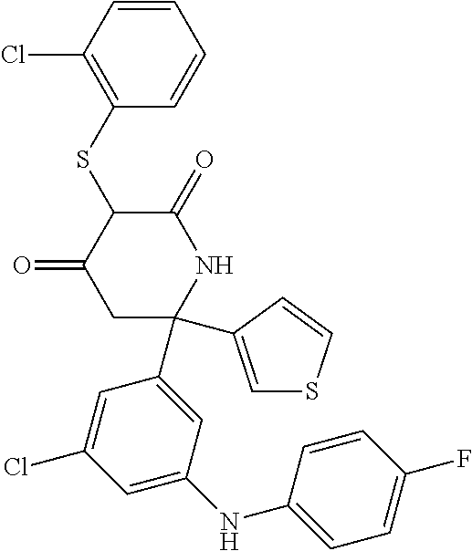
C1(SC2C(=O)CC(C3=CC(NC4=CC=C(F)C=C4)=CC(Cl)=C3)(C3=CSC=C3)NC2=O)=C(Cl)C=CC=C1
